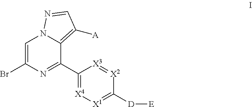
[X4]1=C(C2=NC(Br)=CN3C2=C([A])C=N3)[X3]=[X2]C([D][E])=[X1]1
